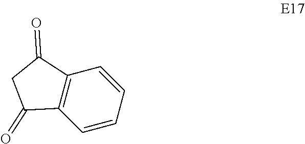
C12=C(C=CC=C1)C(=O)CC2=O
